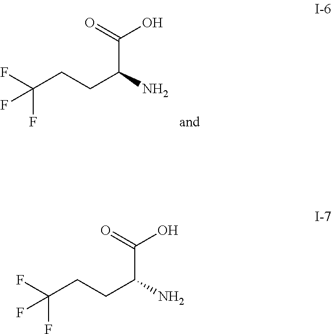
C(CCC(N)C(O)=O)(F)(F)F.C(CCC(N)C(O)=O)(F)(F)F
